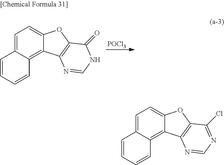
[POCl3].C1=C2C(=C3C(=C1)OC1=C3N=CNC1=O)C=CC=C2.C1=C2C(=C3C(=C1)OC1=C3N=CN=C1Cl)C=CC=C2
